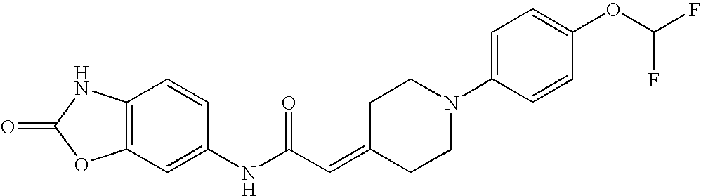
O=C1OC2=C(N1)C=CC(NC(C=C1CCN(C3=CC=C(OC(F)F)C=C3)CC1)=O)=C2
